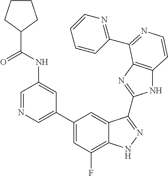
C1(C2=CN=CC(NC(C3CCCC3)=O)=C2)=CC(F)=C2C(=C1)C(C1=NC3=C(N1)C=CN=C3C1=NC=CC=C1)=NN2
